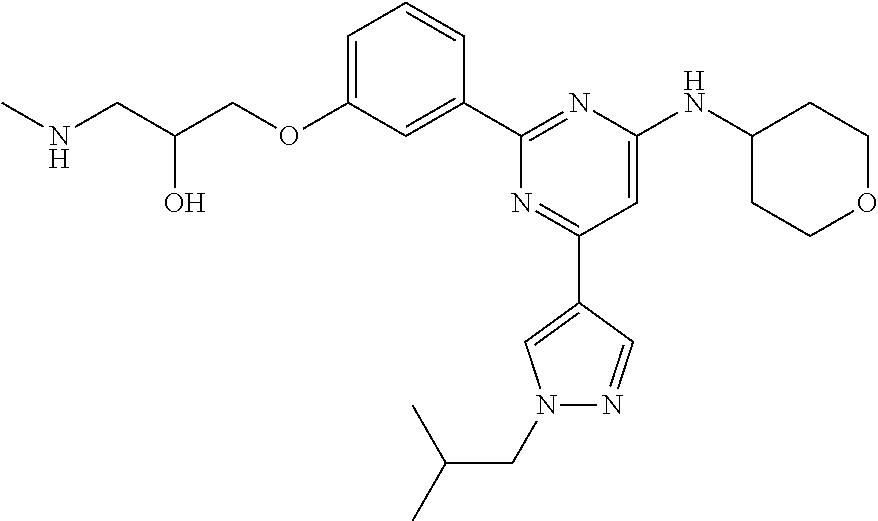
N(CC(COC1=CC=CC(C2=NC(NC3CCOCC3)=CC(C3=CN(CC(C)C)N=C3)=N2)=C1)O)C
